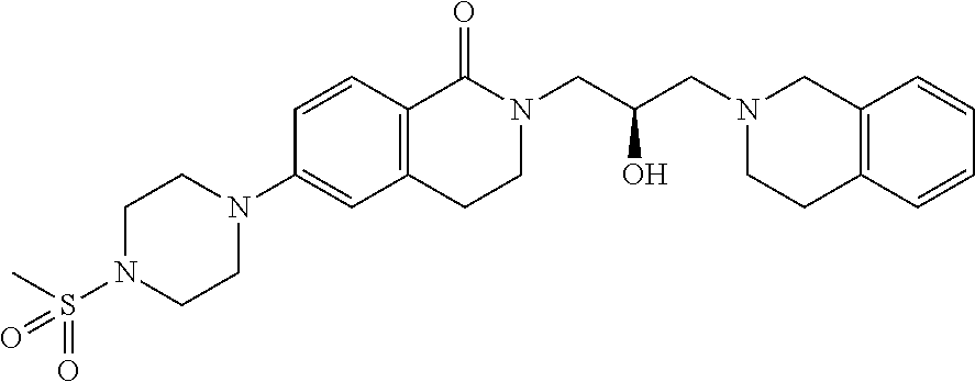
C1N(S(=O)(=O)C)CCN(C2=CC3=C(C=C2)C(=O)N(CC(O)CN2CCC4=C(C2)C=CC=C4)CC3)C1
